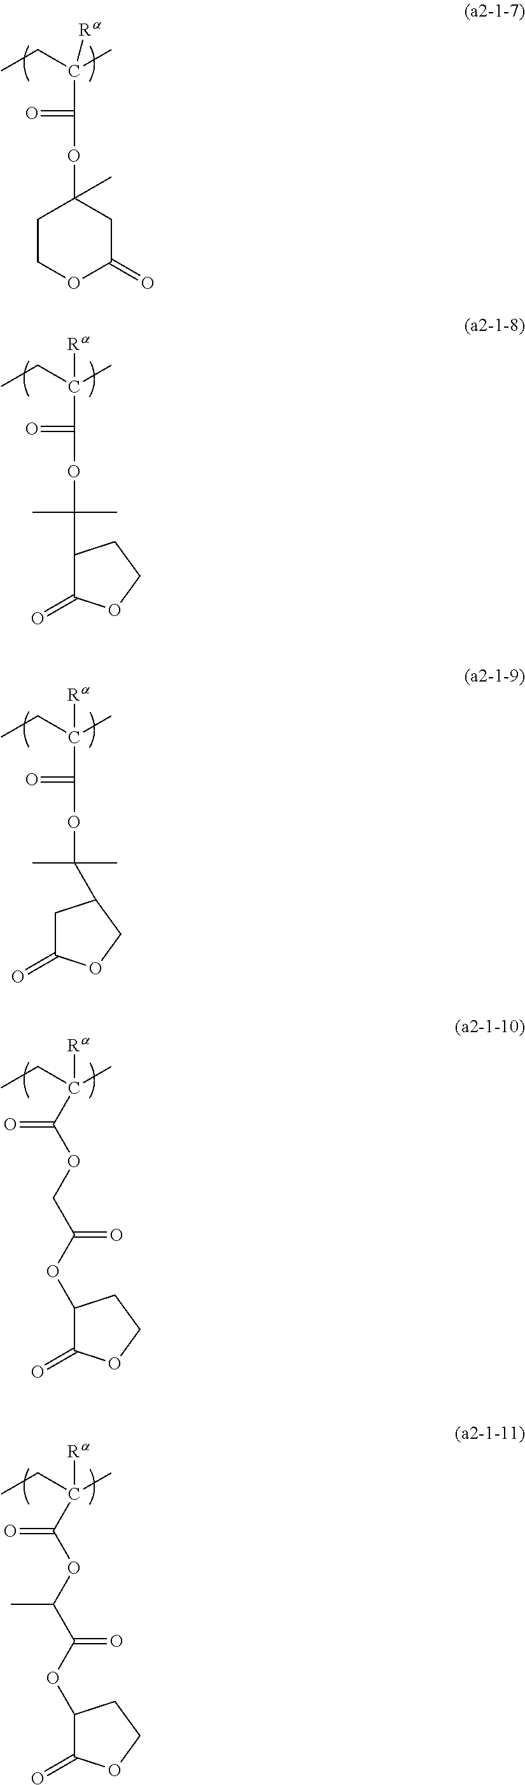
CCC(C)([Ra])C(OC1(C)CCOC(=O)C1)=O.CCC(C)([Ra])C(=O)OC(C1C(=O)OCC1)(C)C.CCC(C)([Ra])C(=O)OC(C)(C)C1CC(=O)OC1.CCC(C)([Ra])C(OCC(OC1C(=O)OCC1)=O)=O.CCC(C)([Ra])C(OC(C(OC1C(=O)OCC1)=O)C)=O
